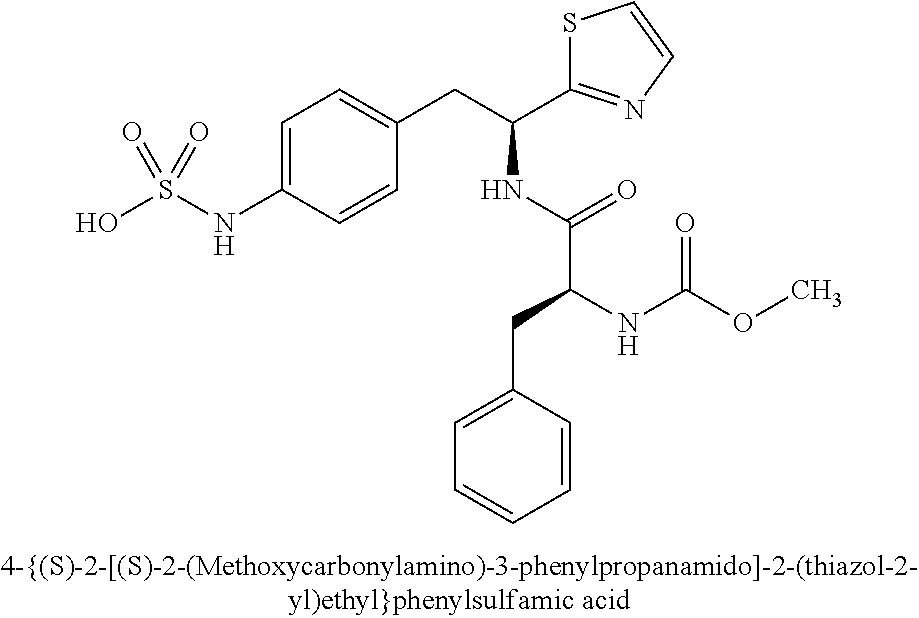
OS(NC1=CC=C(CC(C2=NC=CS2)NC(C(NC(OC)=O)CC2=CC=CC=C2)=O)C=C1)(=O)=O
